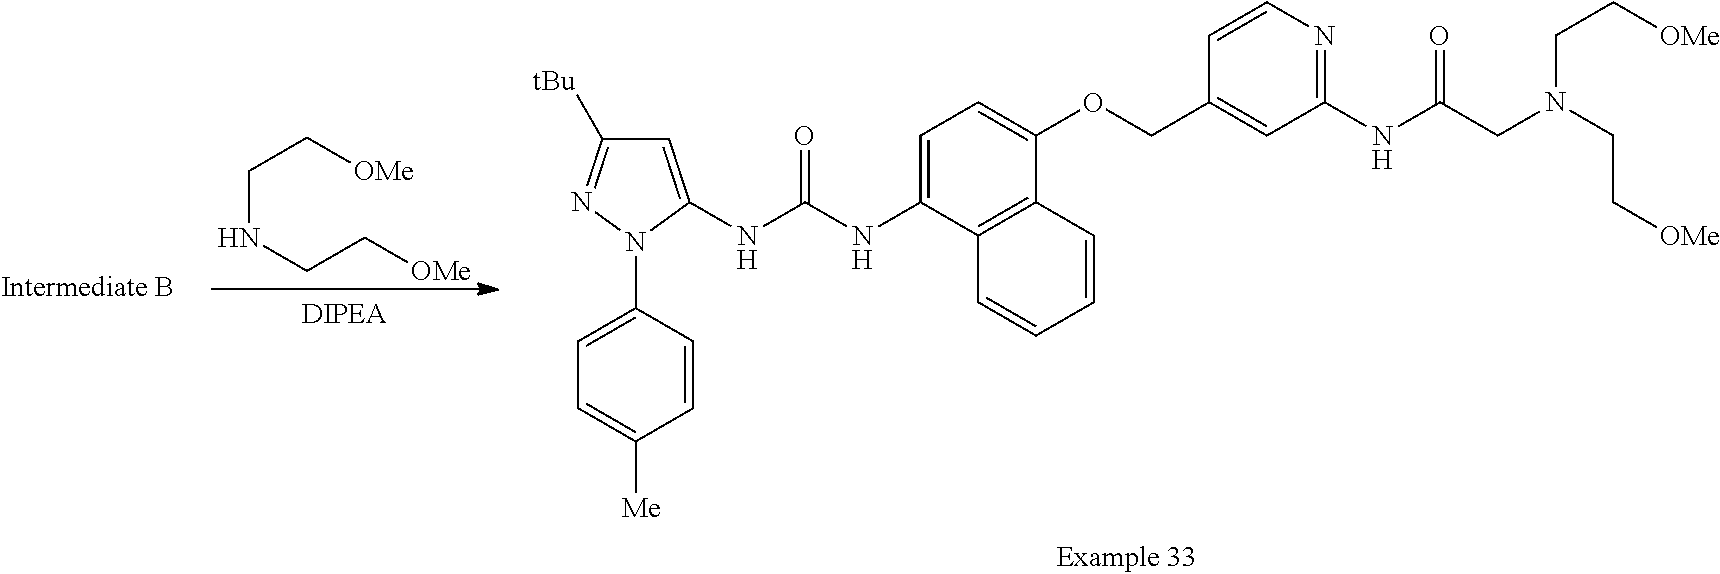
C(NCC[OMe])C[OMe].C1(N2C(NC(NC3=CC=C(OCC4=CC(NC(CN(CC[OMe])CC[OMe])=O)=NC=C4)C4=C3C=CC=C4)=O)=CC([tBu])=N2)=CC=C([Me])C=C1
